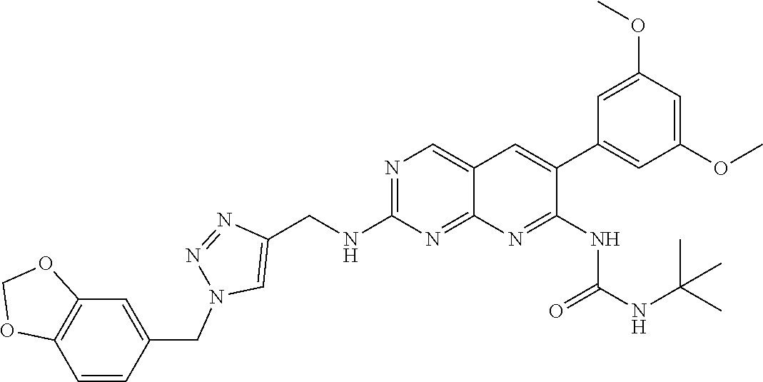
N1=C(NCC2=CN(CC3=CC4=C(C=C3)OCO4)N=N2)N=C2C(=C1)C=C(C1=CC(OC)=CC(OC)=C1)C(NC(=O)NC(C)(C)C)=N2
